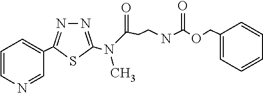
N1=C(N(C(CCNC(OCC2=CC=CC=C2)=O)=O)C)SC(C2=CC=CN=C2)=N1
